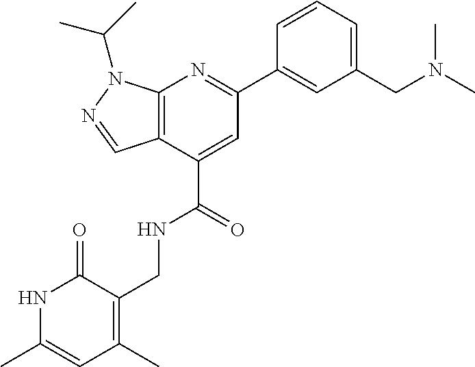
C12=C(C(C(=O)NCC3=C(C)C=C(C)NC3=O)=CC(C3=CC(CN(C)C)=CC=C3)=N1)C=NN2C(C)C
